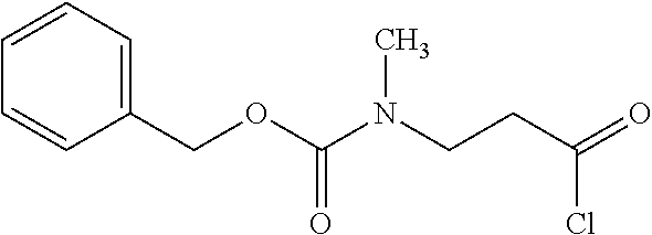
C1=CC=C(COC(N(CCC(Cl)=O)C)=O)C=C1
